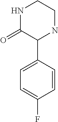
N1C(=O)C(C2=CC=C(F)C=C2)NCC1
